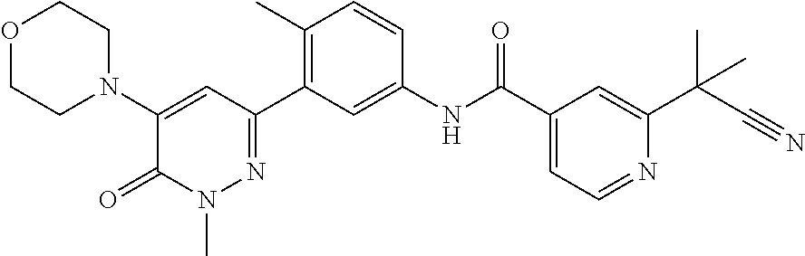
C1(N2CCOCC2)=CC(C2=C(C)C=CC(NC(C3=CC=NC(C(C#N)(C)C)=C3)=O)=C2)=NN(C)C1=O
